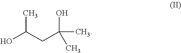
OC(CC(C)(O)C)C
